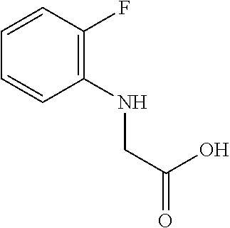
C1=CC=CC(NCC(=O)O)=C1F
